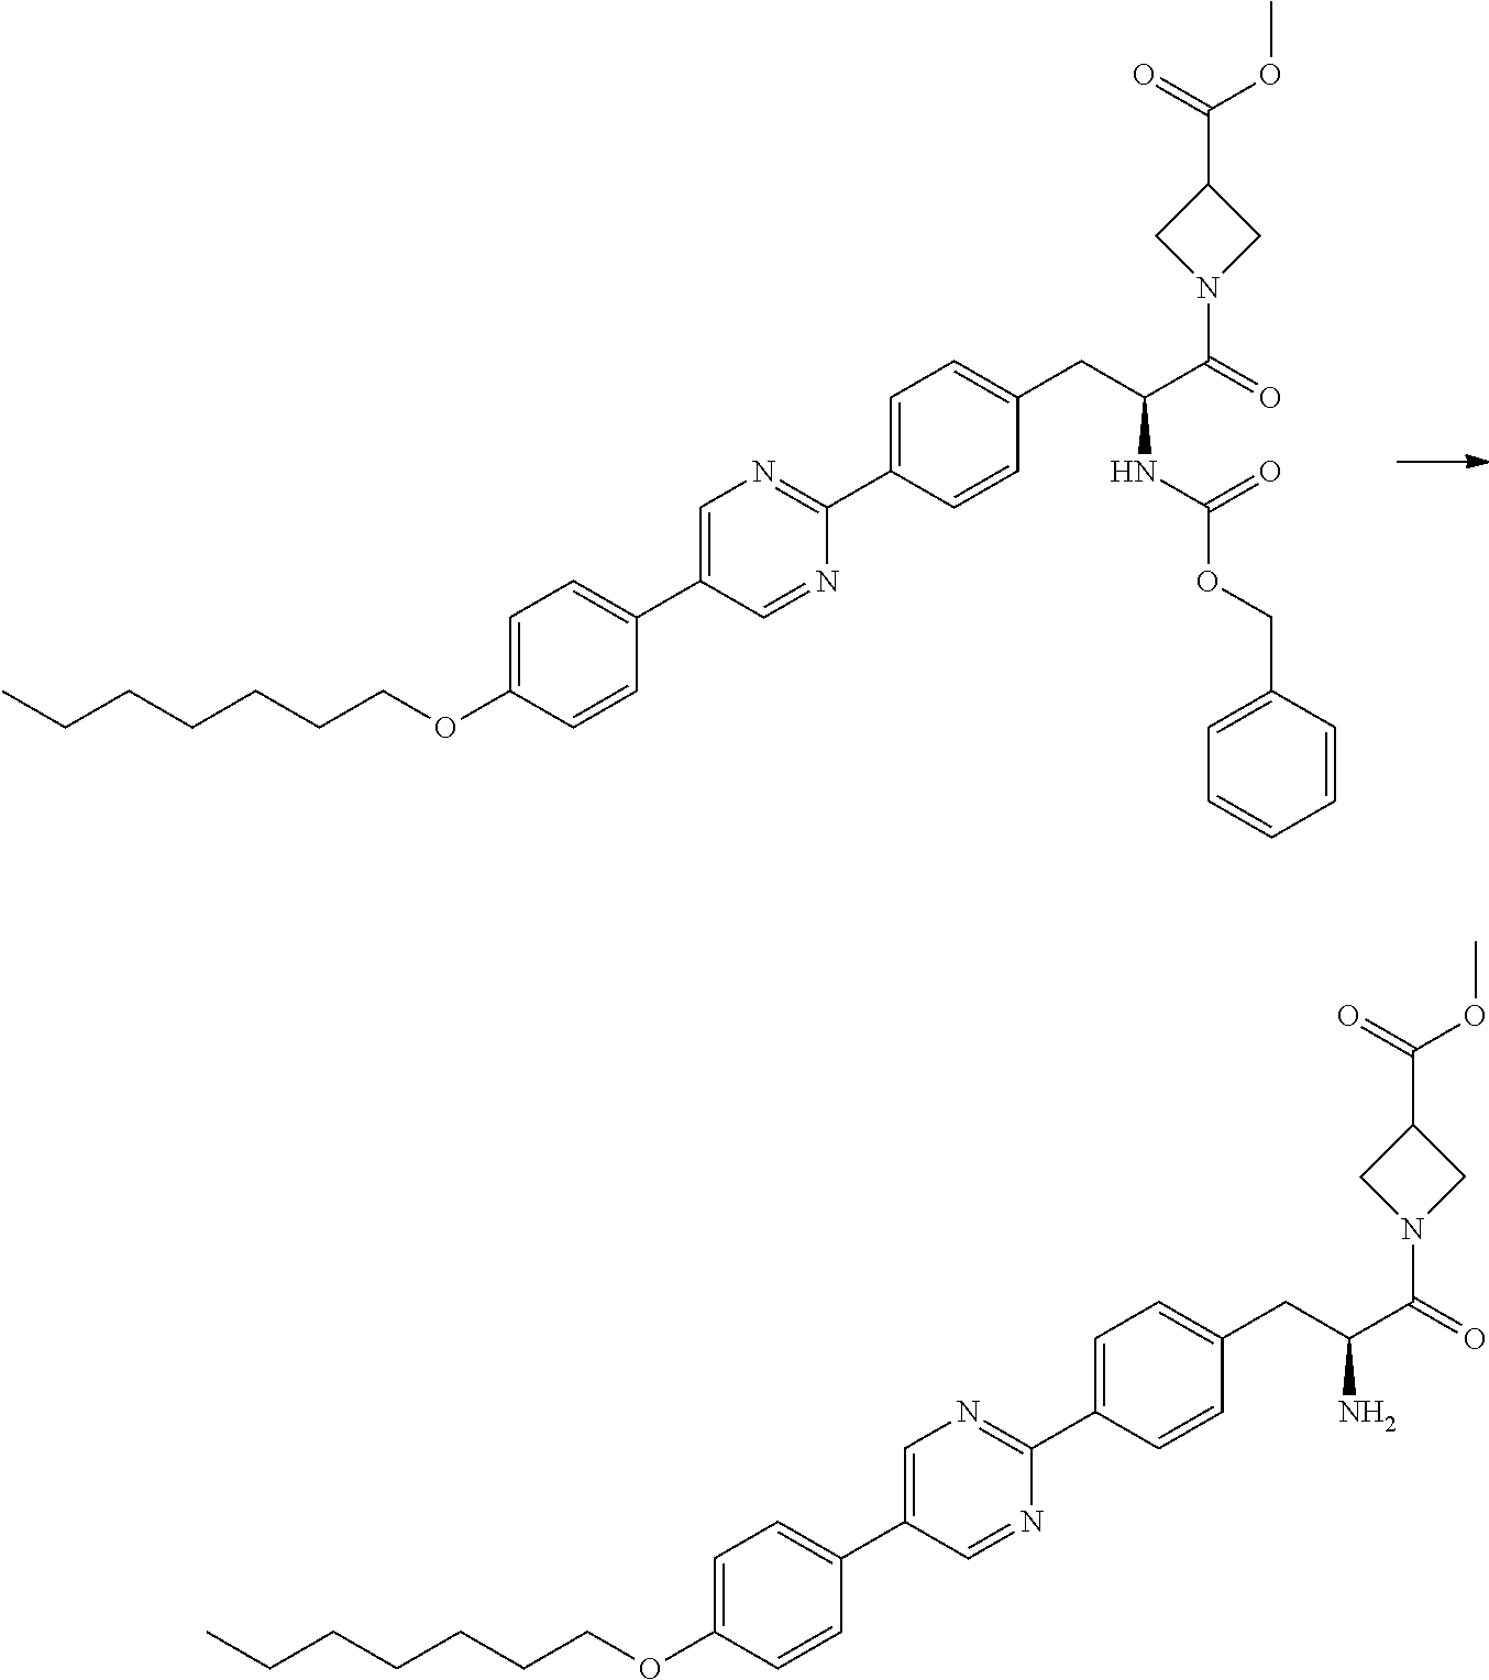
CCCCCCCOC1=CC=C(C2=CN=C(C3=CC=C(CC(C(=O)N4CC(C(=O)OC)C4)NC(=O)OCC4=CC=CC=C4)C=C3)N=C2)C=C1.CCCCCCCOC1=CC=C(C2=CN=C(C3=CC=C(CC(C(=O)N4CC(C(=O)OC)C4)N)C=C3)N=C2)C=C1
